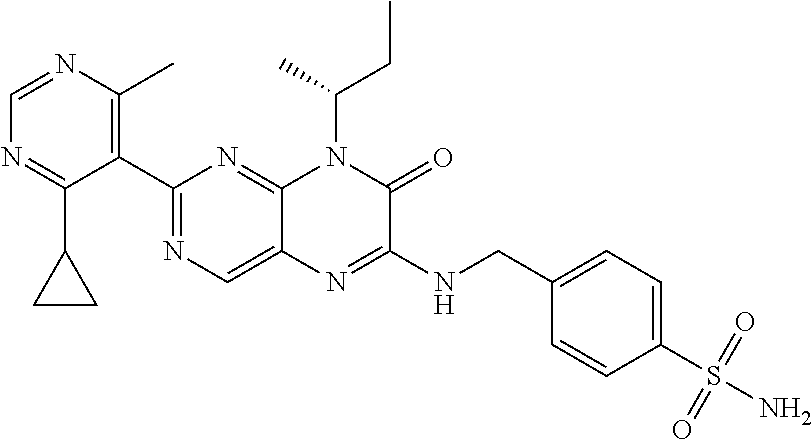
C1(C2=NC=C3C(=N2)N(C(CC)C)C(=O)C(NCC2=CC=C(S(=O)(=O)N)C=C2)=N3)=C(C)N=CN=C1C1CC1
